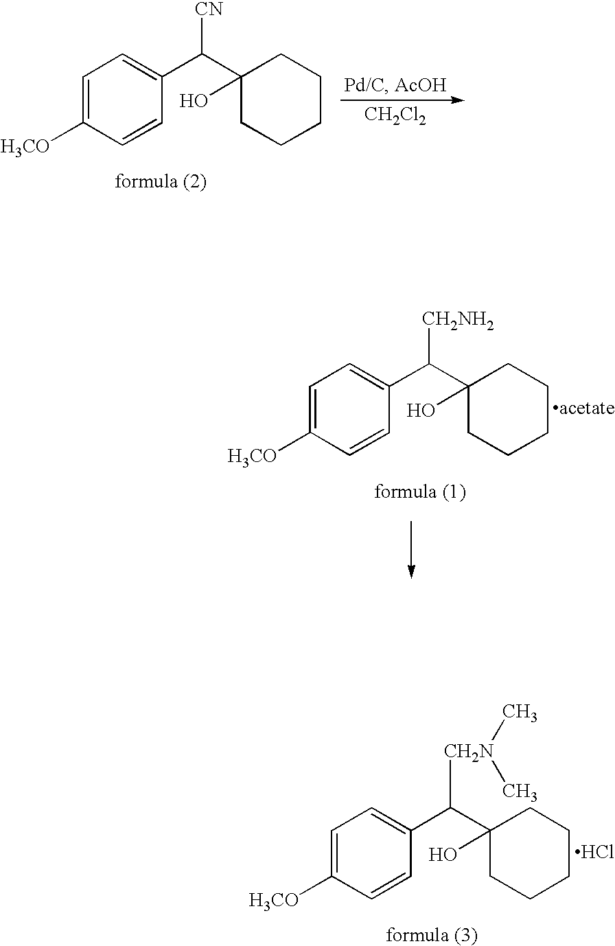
C1=C([H3CO])C=CC(C(C2(O)CCCCC2)[CN])=C1.[CH2Cl2].C1=C([H3CO])C=CC(C(C2(O)CCCCC2)[CH2NH2])=C1.C1=C([H3CO])C=CC(C(C2(O)CCCCC2)[CH2N](C)C)=C1.Cl
